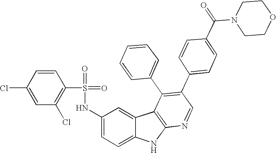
N(C1=CC=C2C(=C1)C1=C(N2)N=CC(C2=CC=C(C(N3CCOCC3)=O)C=C2)=C1C1=CC=CC=C1)S(=O)(=O)C1=C(Cl)C=C(Cl)C=C1
